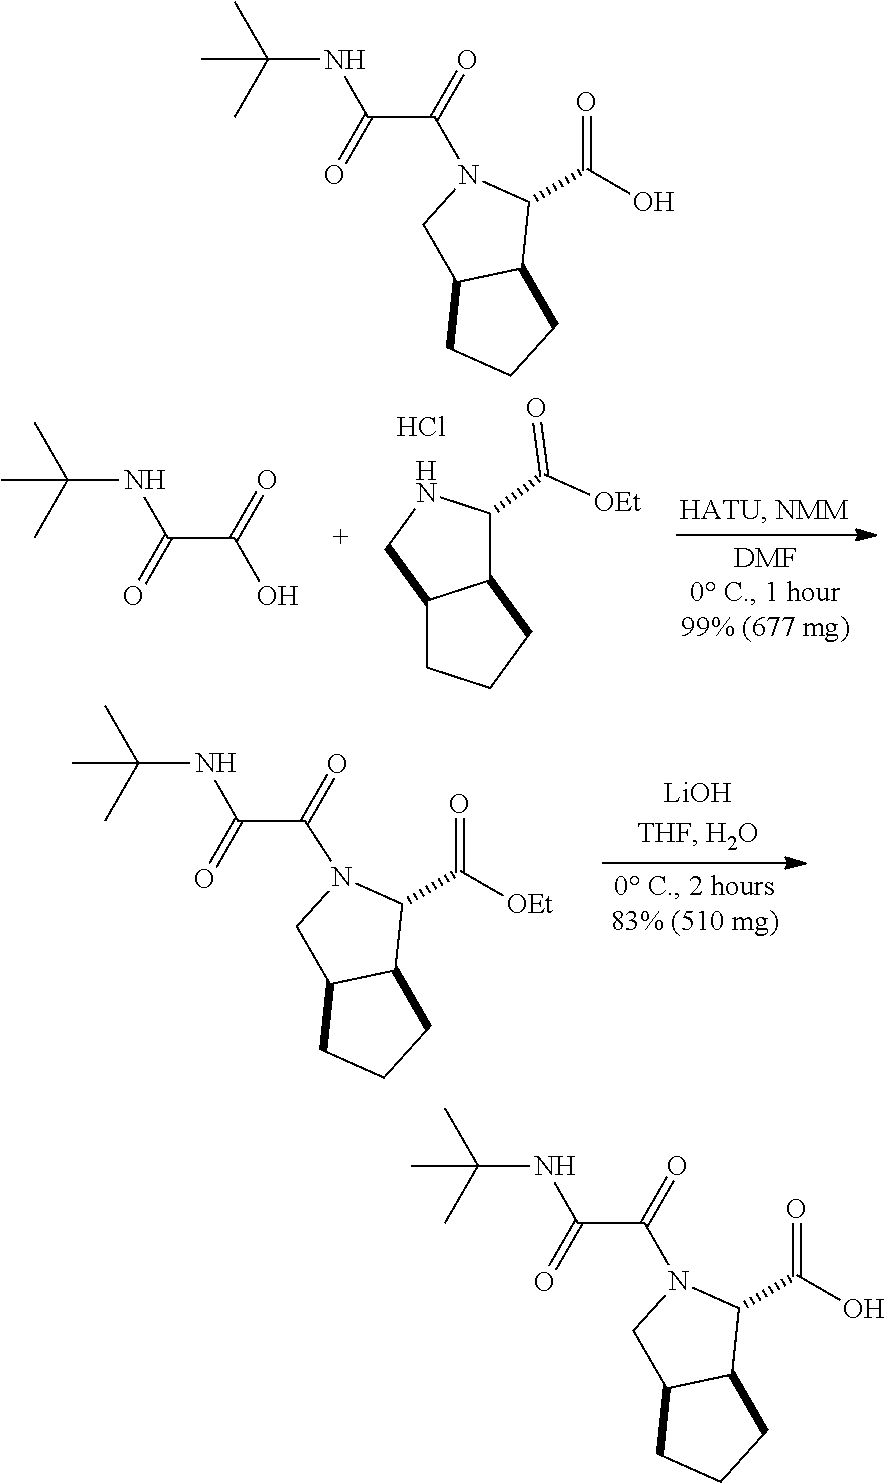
C(=O)(C1NCC2CCCC12)[OEt].Cl.CC(C)(NC(C(=O)O)=O)C.C(=O)(C1N(C(C(NC(C)(C)C)=O)=O)CC2CCCC12)[OEt].OC(=O)C1N(C(C(NC(C)(C)C)=O)=O)CC2CCCC12.OC(=O)C1N(C(C(NC(C)(C)C)=O)=O)CC2CCCC12
